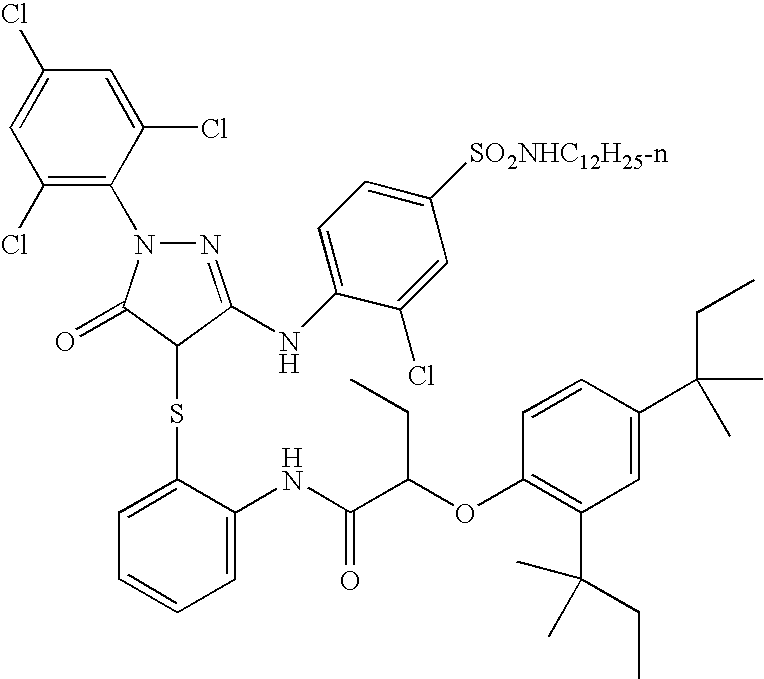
C1(Cl)=C(N2N=C(NC3=CC=C([SO2NHC12H25-n])C=C3Cl)C(SC3=CC=CC=C3NC(C(CC)OC3=C(C(CC)(C)C)C=C(C(C)(C)CC)C=C3)=O)C2=O)C(Cl)=CC(Cl)=C1
